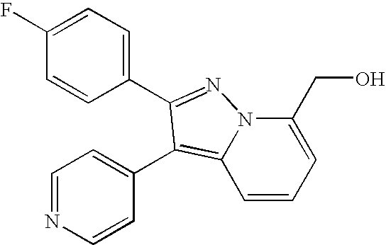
C1(F)=CC=C(C2=NN3C(CO)=CC=CC3=C2C2=CC=NC=C2)C=C1
